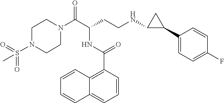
C1N(C(C(CCNC2C(C3=CC=C(F)C=C3)C2)NC(C2=C3C(=CC=C2)C=CC=C3)=O)=O)CCN(S(=O)(=O)C)C1
